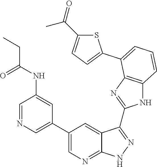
C1=NC=C(C2=CN=C3C(=C2)C(C2=NC4=C(N2)C=CC=C4C2=CC=C(C(=O)C)S2)=NN3)C=C1NC(CC)=O
